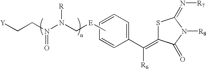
C1(C(=C2SC(=N[R7])N([R8])C2=O)[R6])=CC=CC=C1.C[E]CN(N(CC[Y])=O)[R]
